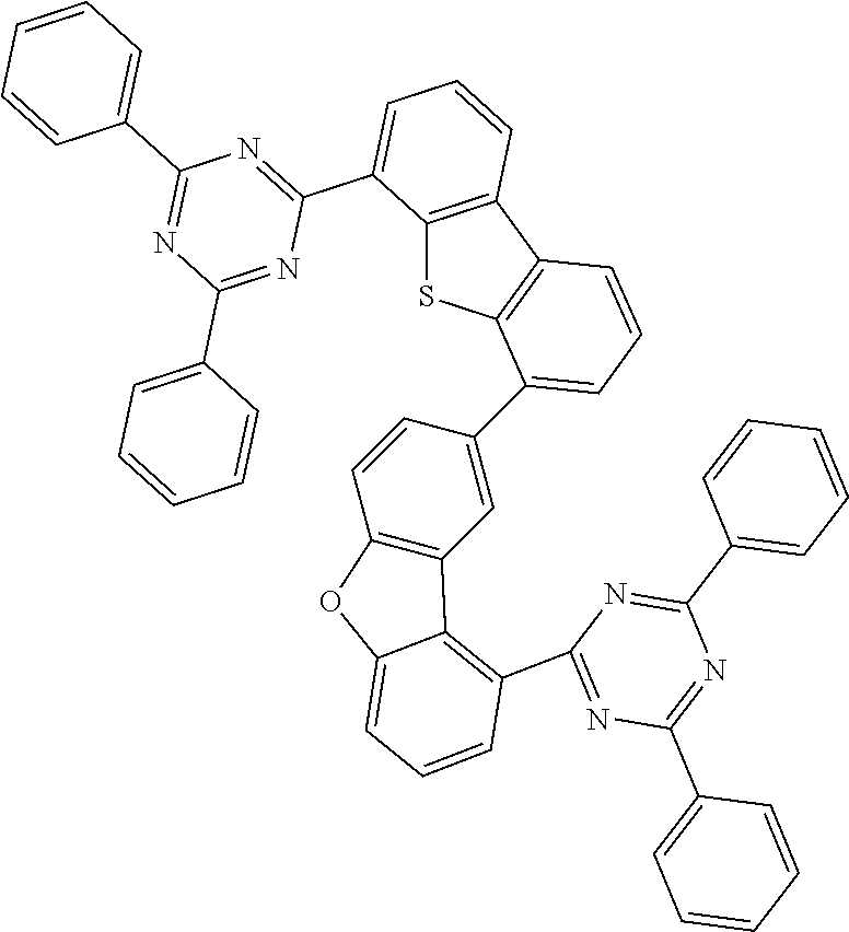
C1(C2=CC=CC3=C2SC2=C3C=CC=C2C2=NC(C3=CC=CC=C3)=NC(C3=CC=CC=C3)=N2)=CC2=C(C=C1)OC1=CC=CC(C3=NC(C4=CC=CC=C4)=NC(C4=CC=CC=C4)=N3)=C21
